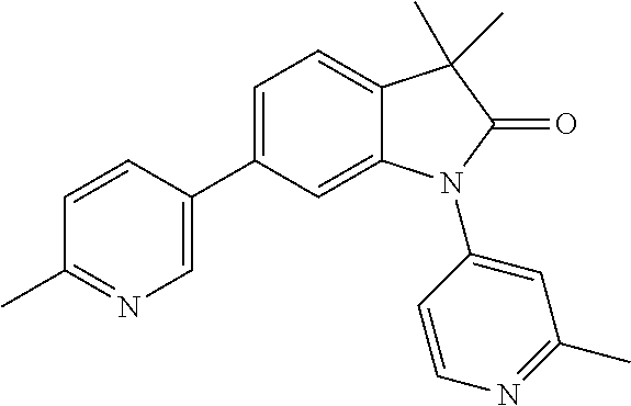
C1=C(C2=CC=C3C(=C2)N(C2=CC(C)=NC=C2)C(=O)C3(C)C)C=CC(C)=N1
